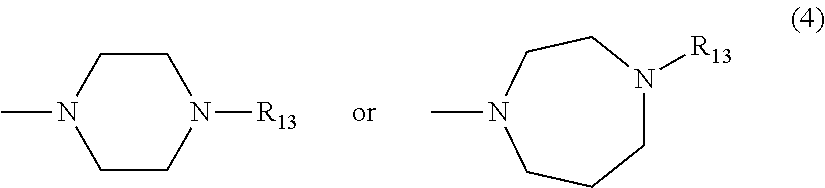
C1CN([R13])CCN1C.CN1CCN([R13])CCC1
